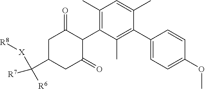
C1(C2=CC=C(OC)C=C2)=C(C)C(C2C(=O)CC(C([R7])([R6])[X][R8])CC2=O)=C(C)C=C1C
